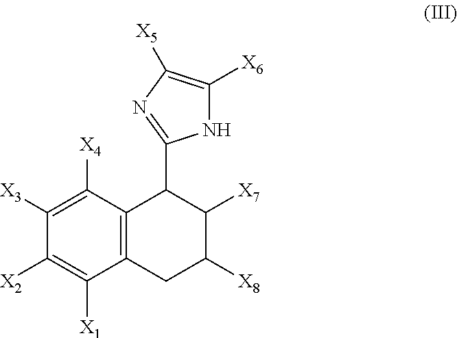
C1([X3])=C([X4])C2=C(C([X1])=C1[X2])CC([X8])C([X7])C2C1=NC([X5])=C([X6])N1
